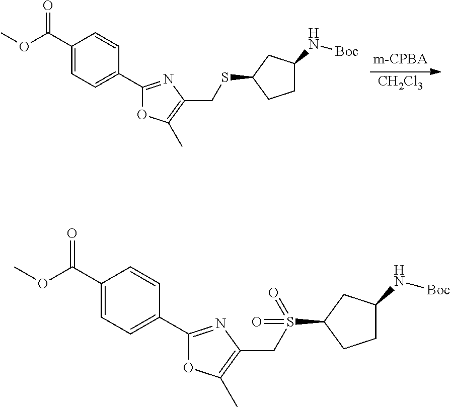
[CH2Cl3].COC(C1=CC=C(C2=NC(CSC3CCC(N[Boc])C3)=C(C)O2)C=C1)=O.COC(C1=CC=C(C2=NC(CS(C3CCC(N[Boc])C3)(=O)=O)=C(C)O2)C=C1)=O
